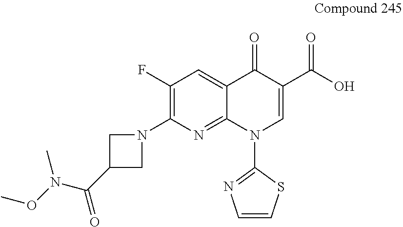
N1(C2=C(F)C=C3C(=N2)N(C2=NC=CS2)C=C(C(O)=O)C3=O)CC(C(N(OC)C)=O)C1
